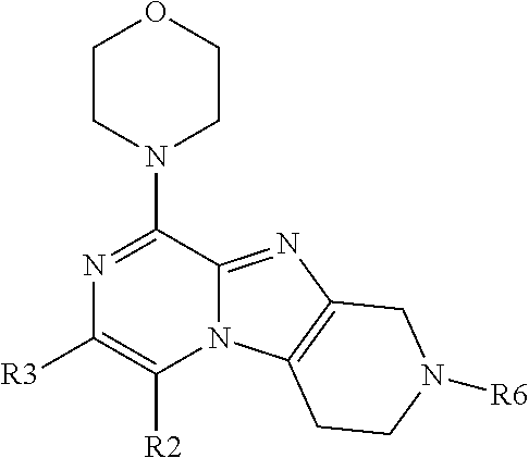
[R3]C1=C([R2])N2C(=NC3=C2CCN([R6])C3)C(N2CCOCC2)=N1
